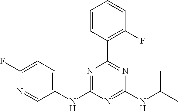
C1(NC2=NC(C3=C(F)C=CC=C3)=NC(NC(C)C)=N2)=CC=C(F)N=C1
